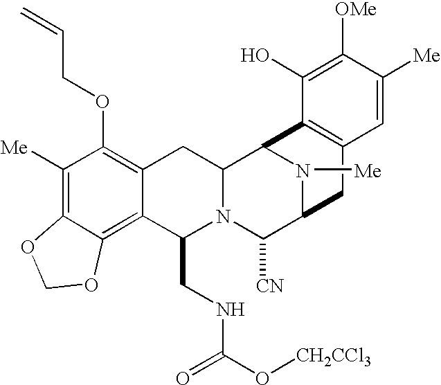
C1([Me])=C2C(=C3C(=C1OCC=C)CC1N(C3CNC(O[CH2CCl3])=O)C([CN])C3N([Me])C1C1=C(C3)C=C([Me])C([OMe])=C1O)OCO2
